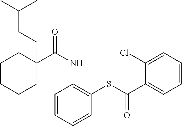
C1C(C(NC2=C(SC(C3=CC=CC=C3Cl)=O)C=CC=C2)=O)(CCC(C)C)CCCC1
